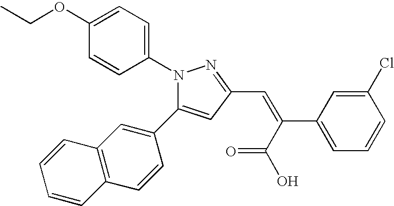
N1(C2=CC=C(OCC)C=C2)C(C2=CC3=C(C=C2)C=CC=C3)=CC(C=C(C(=O)O)C2=CC=CC(Cl)=C2)=N1
